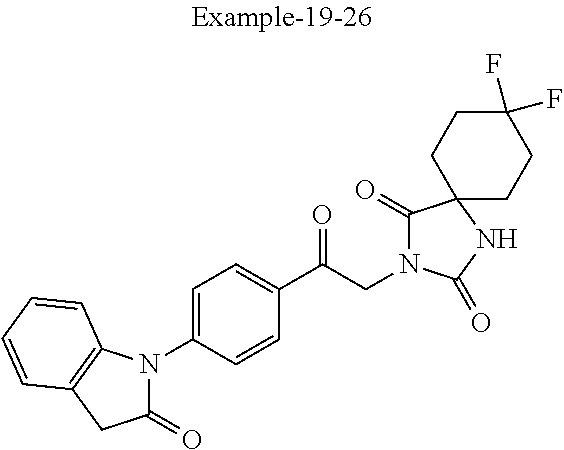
C1(C(CN2C(=O)C3(NC2=O)CCC(F)(F)CC3)=O)=CC=C(N2C(=O)CC3=C2C=CC=C3)C=C1
